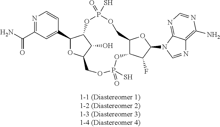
C1(C2=CC(C(N)=O)=NC=C2)OC2C(O)C1OP(=O)(S)OCC1C(OP(=O)(S)OC2)C(F)C(N2C=NC3=C(N)N=CN=C23)O1
